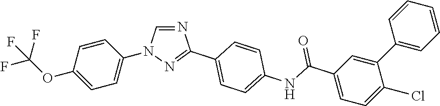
C1(OC(F)(F)F)=CC=C(N2C=NC(C3=CC=C(NC(C4=CC=C(Cl)C(C5=CC=CC=C5)=C4)=O)C=C3)=N2)C=C1
